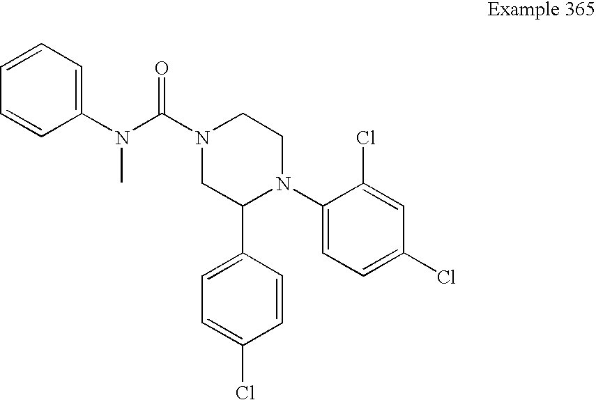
C1=CC(N(C(N2CC(C3=CC=C(Cl)C=C3)N(C3=CC=C(Cl)C=C3Cl)CC2)=O)C)=CC=C1
